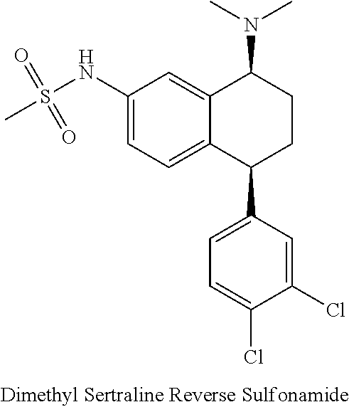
C12=CC(NS(C)(=O)=O)=CC=C1C(C1=CC=C(Cl)C(Cl)=C1)CCC2N(C)C
